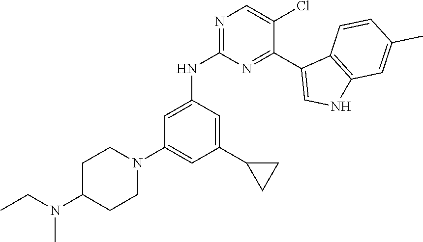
N1=C(NC2=CC(N3CCC(N(CC)C)CC3)=CC(C3CC3)=C2)N=C(C2=CNC3=C2C=CC(C)=C3)C(Cl)=C1
